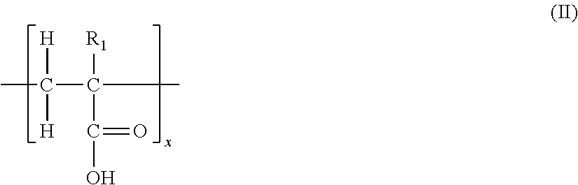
CC(C(C)([R1])C(O)=O)([H])[H]
